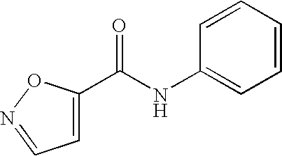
C1=C(C(NC2=CC=CC=C2)=O)ON=C1
